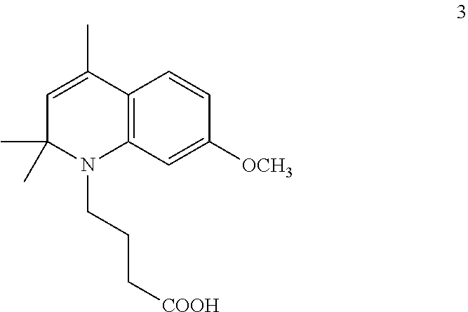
C1=CC2=C(C=C1[OCH3])N(CCC[COOH])C(C)(C)C=C2C
